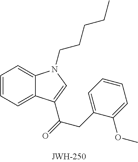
C1=CC=C2C(=C1)N(CCCCC)C=C2C(=O)CC1=CC=CC=C1OC
